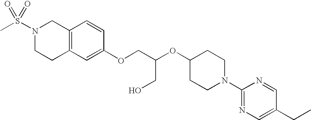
C1=C(OCC(OC2CCN(C3=NC=C(CC)C=N3)CC2)CO)C=CC2=C1CCN(S(=O)(C)=O)C2
